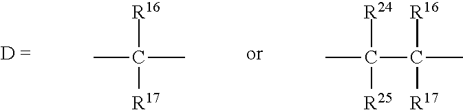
CC(C)([R16])[R17].C(C(C)([R16])[R17])(C)([R24])[R25]
